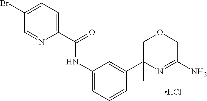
Cl.C1(C(=O)NC2=CC=CC(C3(C)N=C(N)COC3)=C2)=CC=C(Br)C=N1
